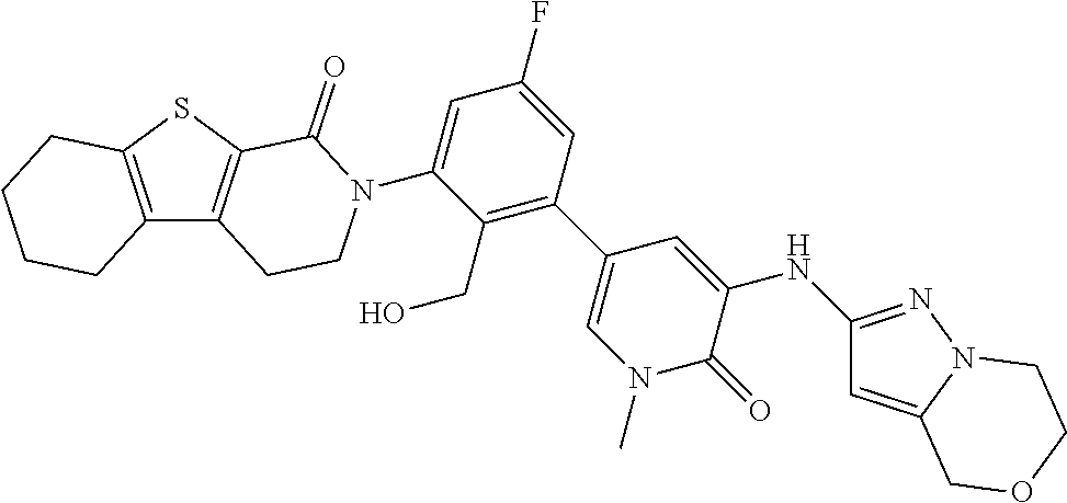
C12=C(SC3=C1CCN(C1=CC(F)=CC(C4=CN(C)C(=O)C(NC5=NN6C(=C5)COCC6)=C4)=C1CO)C3=O)CCCC2
